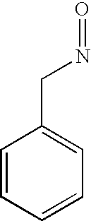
C1=CC=CC=C1CN=O
